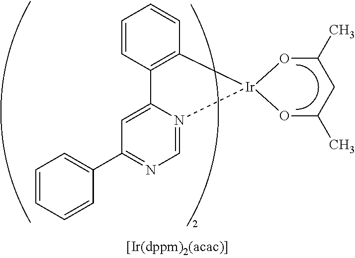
C1(C2=NC=N3C(=C2)C2=C(C=CC=C2)[Ir]32OC(C)CC(C)O2)=CC=CC=C1
